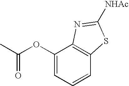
O=C(C)OC1=CC=CC2=C1N=C([NHAc])S2
